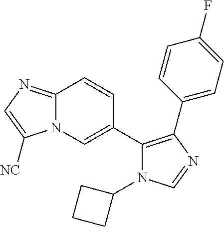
C12=NC=C([NC])N1C=C(C1=C(C3=CC=C(F)C=C3)N=CN1C1CCC1)C=C2
